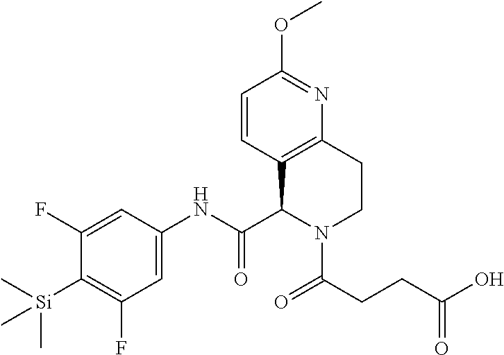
C1=CC2=C(N=C1OC)CCN(C(CCC(O)=O)=O)C2C(NC1=CC(F)=C([Si](C)(C)C)C(F)=C1)=O
